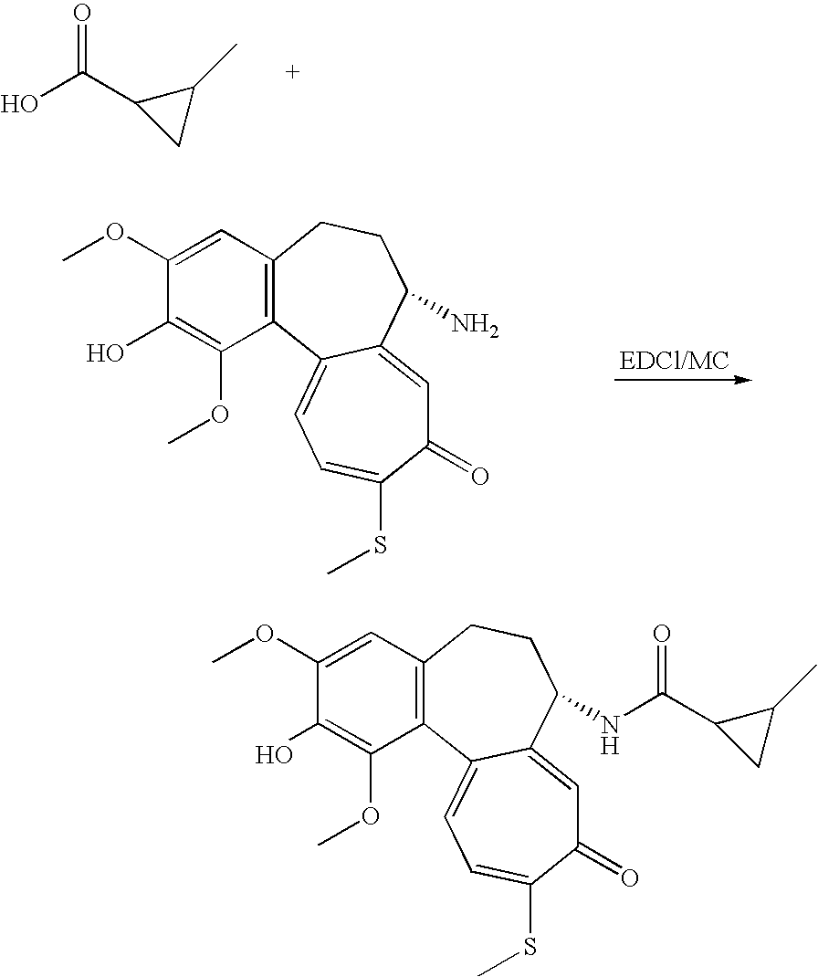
OC(C1CC1C)=O.C1(OC)=CC2=C(C(OC)=C1O)C1=CC=C(SC)C(=O)C=C1C(N)CC2.C1(OC)=CC2=C(C(OC)=C1O)C1=CC=C(SC)C(=O)C=C1C(NC(C1CC1C)=O)CC2
